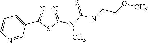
N1=C(N(C(=S)NCCOC)C)SC(C2=CC=CN=C2)=N1
